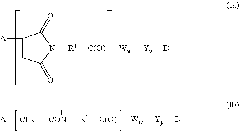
C1([A])CC(=O)N([R1][C(O)][Ww][Yy][D])C1=O.[R1]([C(O)][Ww][Yy][D])[HCON]C[A]
